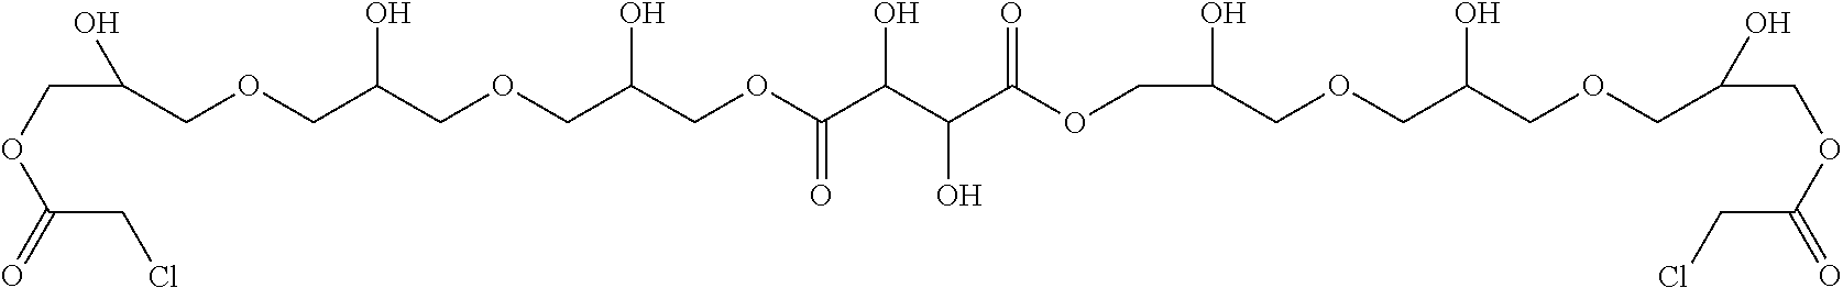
C(COCC(COCC(O)COC(=O)C(C(C(OCC(O)COCC(COCC(COC(CCl)=O)O)O)=O)O)O)O)(COC(CCl)=O)O
